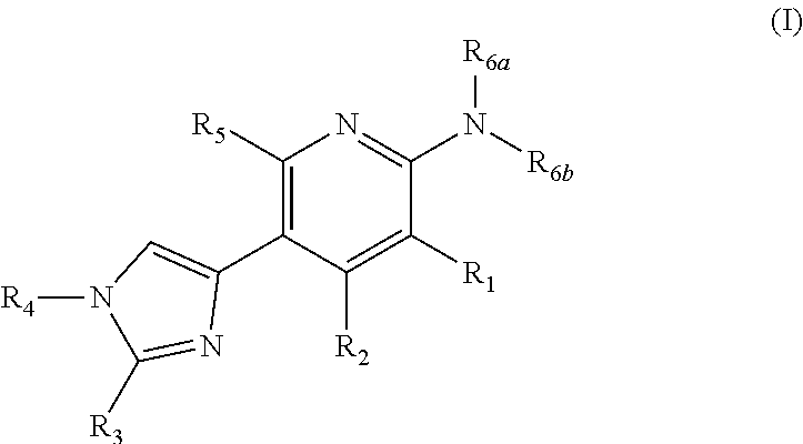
[R4]N1C([R3])=NC(C2=C([R5])N=C(N([R6b])[R6a])C([R1])=C2[R2])=C1
